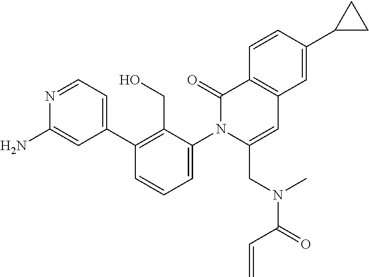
C1(C2=CC=NC(N)=C2)=C(CO)C(N2C(CN(C(=O)C=C)C)=CC3=C(C2=O)C=CC(C2CC2)=C3)=CC=C1
